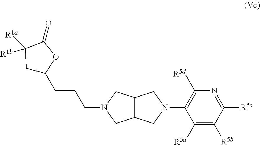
C(CCN1CC2C(C1)CN(C1=C([R5d])N=C([R5c])C([R5b])=C1[R5a])C2)C1CC([R1a])([R1b])C(=O)O1
